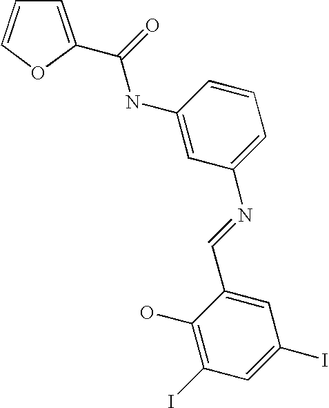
C1=C(C(NC2=CC(N=CC3=CC(I)=CC(I)=C3O)=CC=C2)=O)OC=C1
